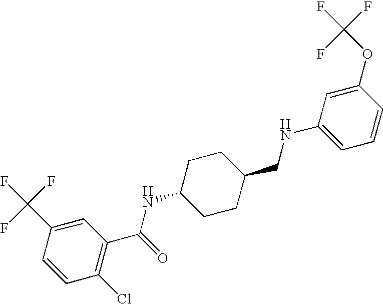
C1(C(F)(F)F)=CC(C(=O)NC2CCC(CNC3=CC=CC(OC(F)(F)F)=C3)CC2)=C(Cl)C=C1
